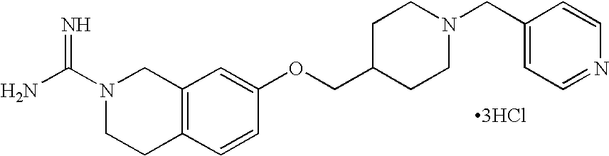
N1(C(N)=N)CCC2=C(C1)C=C(OCC1CCN(CC3=CC=NC=C3)CC1)C=C2.[3HCl]
